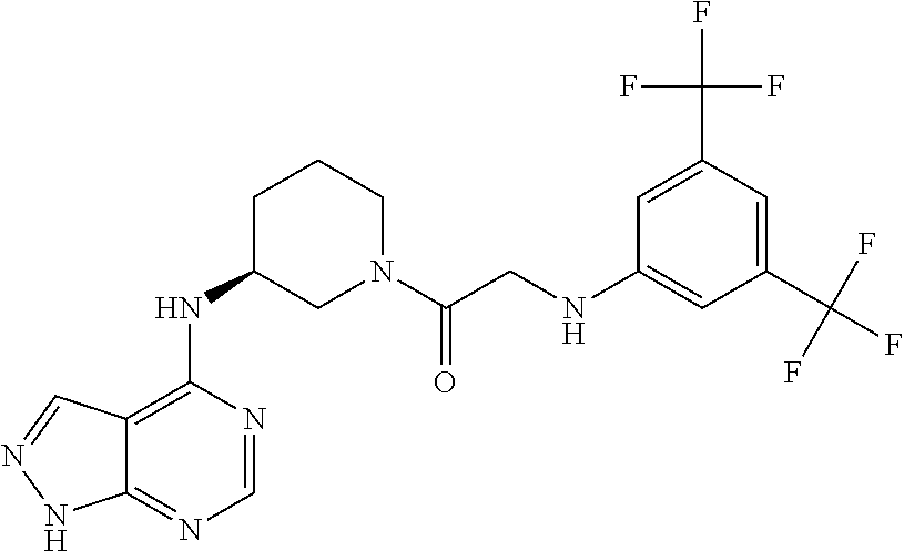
C12=C(NC3CN(C(CNC4=CC(C(F)(F)F)=CC(C(F)(F)F)=C4)=O)CCC3)N=CN=C1NN=C2
